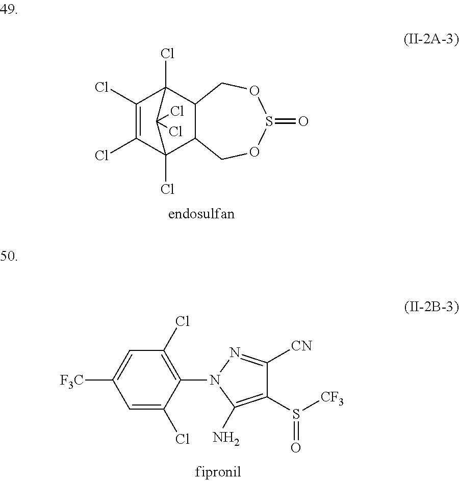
C12C3(Cl)C(Cl)=C(Cl)C(Cl)(C1COS(=O)OC2)C3(Cl)Cl.[CN]C1=NN(C2=C(Cl)C=C([F3C])C=C2Cl)C(N)=C1S(=O)[CF3]
